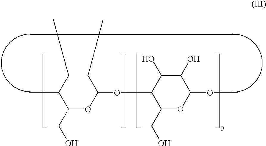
C(C(OC(CC)OC1C(CO)OC(OC)C(O)C1O)CO)(CC)C
